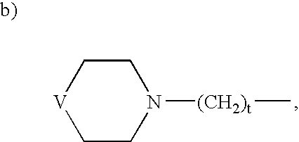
C1C[V]CCN1[(CH2)t]C
